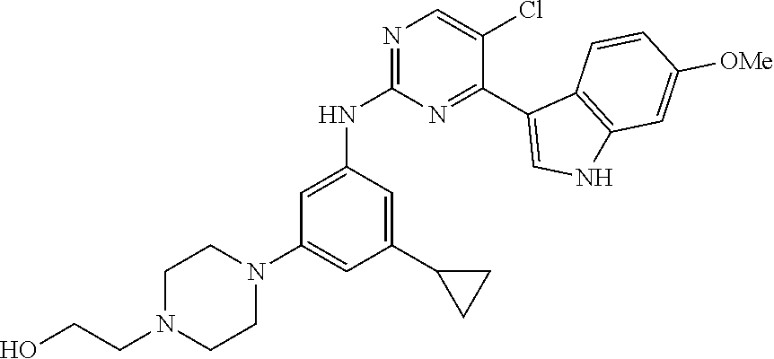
N1=C(NC2=CC(N3CCN(CCO)CC3)=CC(C3CC3)=C2)N=C(C2=CNC3=C2C=CC([OMe])=C3)C(Cl)=C1
